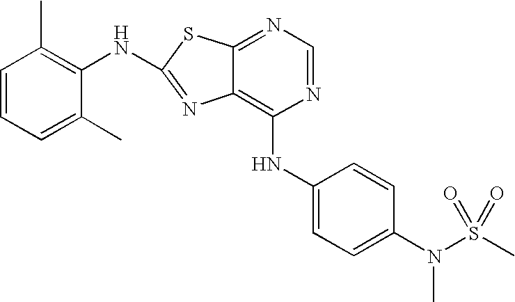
C1=CC=C(C)C(NC2=NC3=C(NC4=CC=C(N(S(C)(=O)=O)C)C=C4)N=CN=C3S2)=C1C
